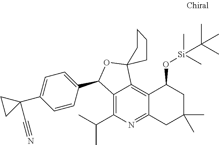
C12=C(C(C)C)N=C3C(=C1C1(OC2C2=CC=C(C4(C#N)CC4)C=C2)CCCC1)C(O[Si](C)(C)C(C)(C)C)CC(C)(C)C3
